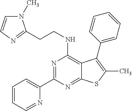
C1(C2=NC(NCCC3=NC=CN3C)=C3C(=N2)SC(C)=C3C2=CC=CC=C2)=CC=CC=N1
